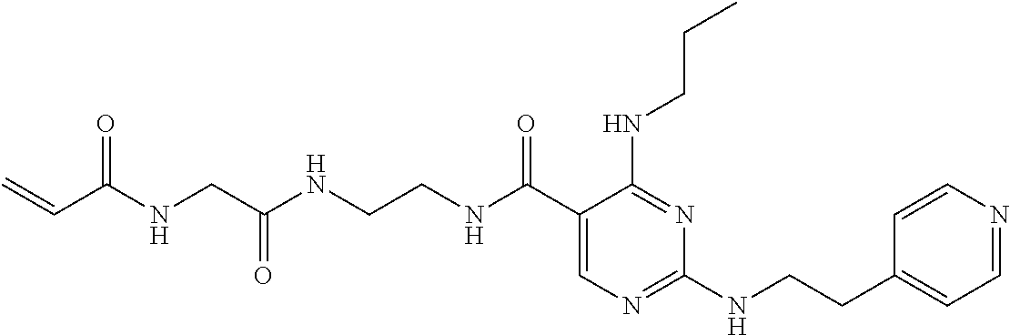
C(CNC(CNC(C=C)=O)=O)NC(C1=CN=C(NCCC2=CC=NC=C2)N=C1NCCC)=O
